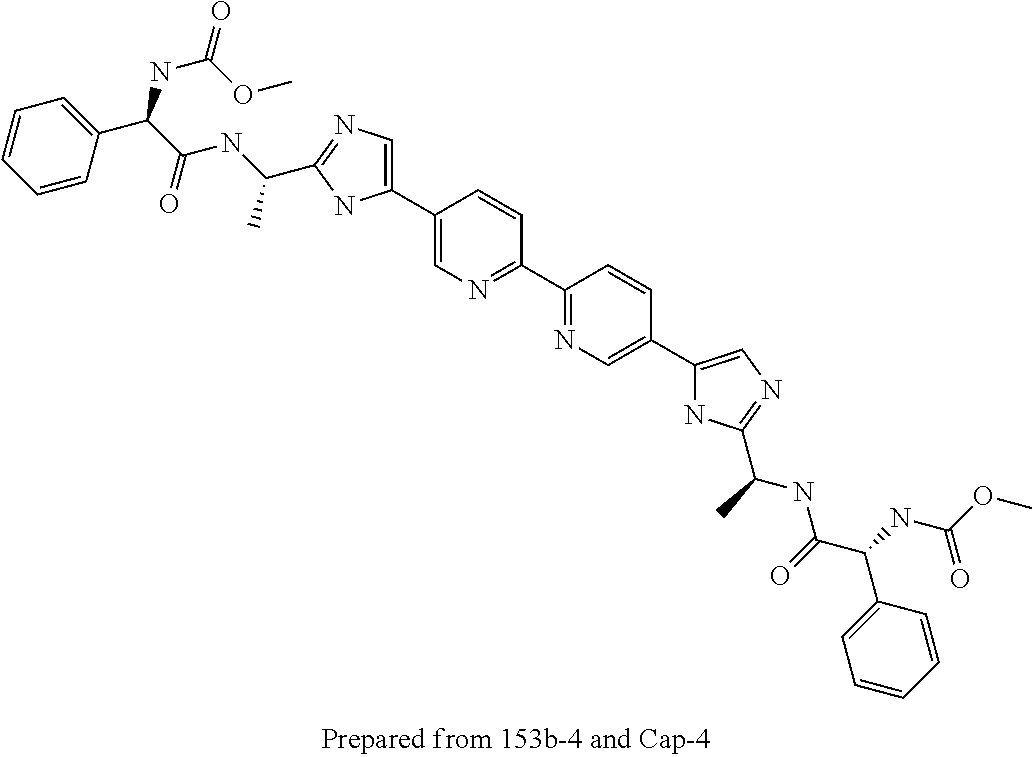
C1(C2=CN=C(C3=NC=C(C4=CN=C(C(C)NC(=O)C(NC(OC)=O)C5=CC=CC=C5)N4)C=C3)C=C2)=CN=C(C(C)NC(=O)C(NC(OC)=O)C2=CC=CC=C2)N1
